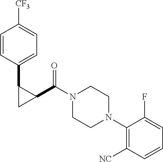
C1=CC(C2C(C(N3CCN(C4=C([NC])C=CC=C4F)CC3)=O)C2)=CC=C1[CF3]
